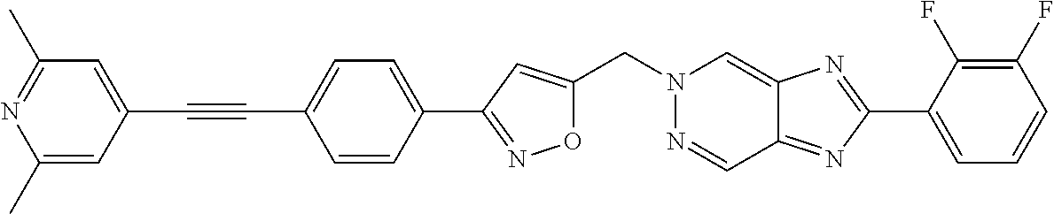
C1=CC(C2=NOC(CN3N=CC4=NC(C5=CC=CC(F)=C5F)=NC4=C3)=C2)=CC=C1C#CC1=CC(C)=NC(C)=C1
